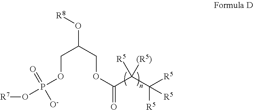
C(OP(O[R7])(=O)[O-])C(COC(=O)C(C([R5])([R5])[R5])([(R5)])[R5])O[R8]
